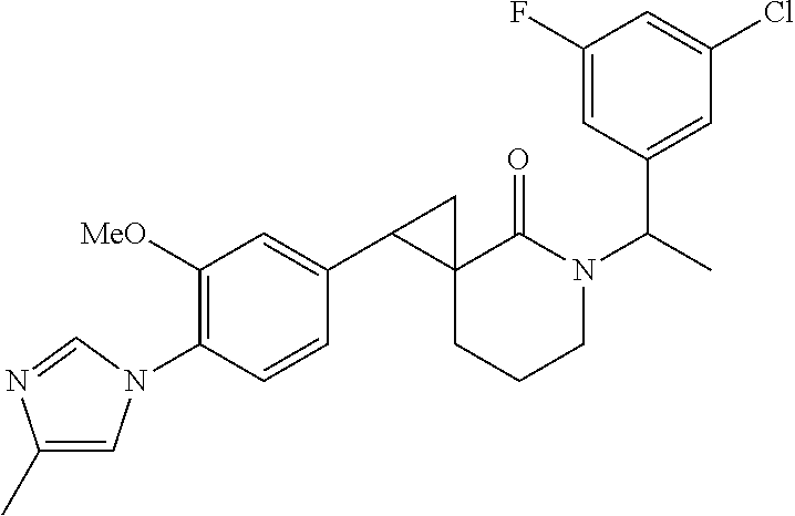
C1(C)=CN(C2=C([MeO])C=C(C3C4(CCCN(C(C)C5=CC(Cl)=CC(F)=C5)C4=O)C3)C=C2)C=N1
